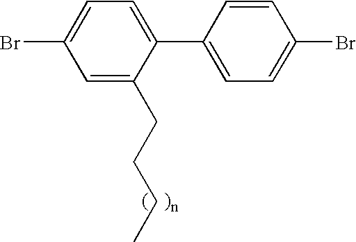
C1=C(CCCC)C(C2=CC=C(Br)C=C2)=CC=C1Br
